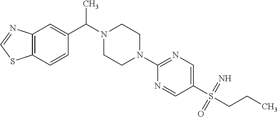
C12=C(C=C(C(C)N3CCN(C4=NC=C(S(CCC)(=N)=O)C=N4)CC3)C=C1)N=CS2
